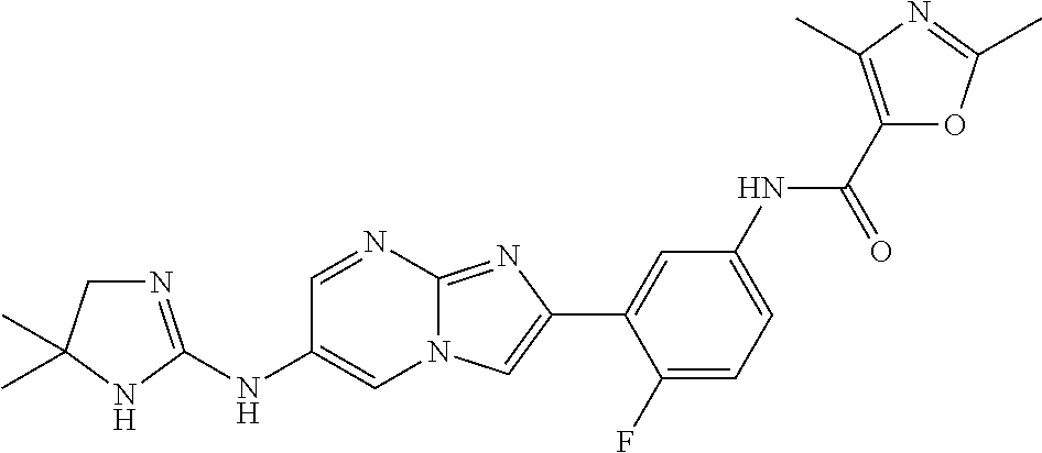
C1=NC2=NC(C3=CC(NC(C4=C(C)N=C(C)O4)=O)=CC=C3F)=CN2C=C1NC1=NCC(C)(C)N1
